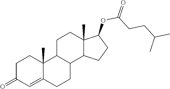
C12(C)C(=CC(=O)CC1)CCC1C2CCC2(C)C1CCC2OC(CCC(C)C)=O
